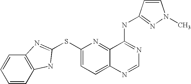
S(C1=CC=C2C(=N1)C(NC1=NN(C)C=C1)=NC=N2)C1=NC2=C(C=CC=C2)N1
